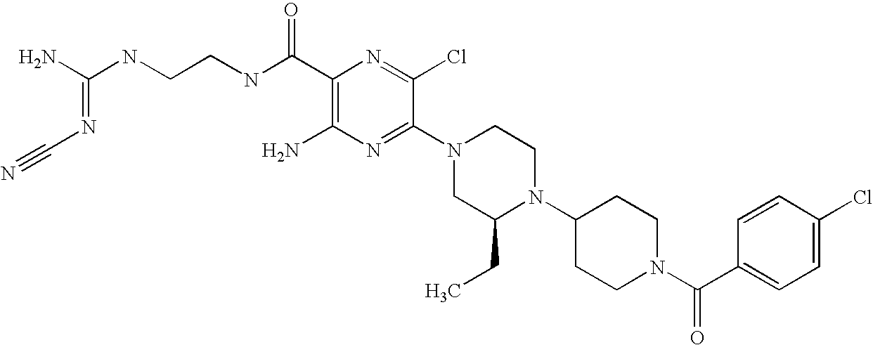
C1(C(NCCNC(N)=NC#N)=O)=C(N)N=C(N2CC(CC)N(C3CCN(C(C4=CC=C(Cl)C=C4)=O)CC3)CC2)C(Cl)=N1
